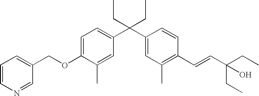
C1=C(OCC2=CC=CN=C2)C(C)=CC(C(C2=CC(C)=C(C=CC(CC)(CC)O)C=C2)(CC)CC)=C1
